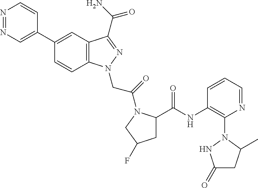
N1=NC=C(C2=CC3=C(C=C2)N(CC(=O)N2C(C(NC4=C(N5C(C)CC(=O)N5)N=CC=C4)=O)CC(F)C2)N=C3C(N)=O)C=C1
